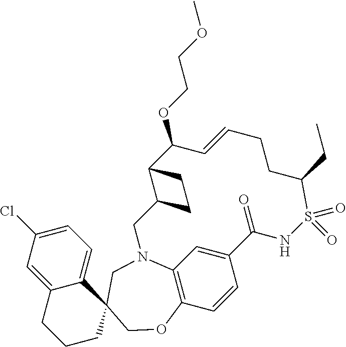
C1CC2(C3=CC=C(Cl)C=C3C1)COC1=C3N(C2)CC2C(C(OCCOC)C=CCCC(CC)S(=O)(=O)NC(=O)C(=C3)C=C1)CC2
